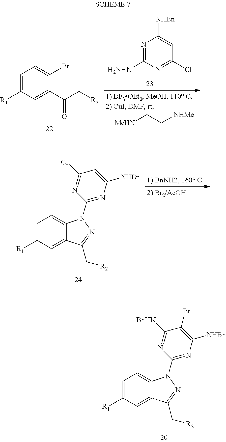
C1=C([R1])C=C2C(=C1)N(C1=NC([NHBn])=C(Br)C([BnHN])=N1)N=C2C[R2].C1=C([R1])C=C(C(C[R2])=O)C(Br)=C1.N1=C([H2NHN])N=C(Cl)C=C1[NHBn].[MeHN]CC[NHMe].C1=C([R1])C=C2C(=C1)N(C1=NC([NHBn])=CC(Cl)=N1)N=C2C[R2]
